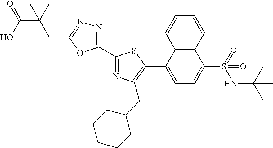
C1(C2=NC(CC3CCCCC3)=C(C3=CC=C(S(=O)(NC(C)(C)C)=O)C4=C3C=CC=C4)S2)=NN=C(CC(C)(C(=O)O)C)O1
